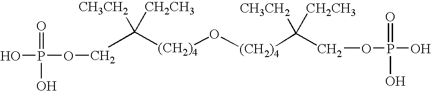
C(C([(CH2)4]O[(CH2)4]C(COP(O)(=O)O)([CH3CH2])[CH2CH3])([CH3CH2])[CH2CH3])OP(O)(=O)O
